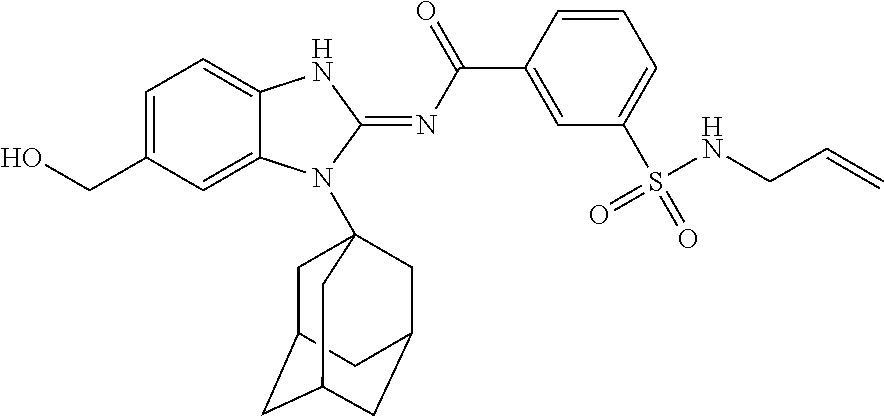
C1=C(CO)C=C2C(=C1)NC(=NC(C1=CC(S(=O)(NCC=C)=O)=CC=C1)=O)N2C12CC3CC(CC(C1)C3)C2
